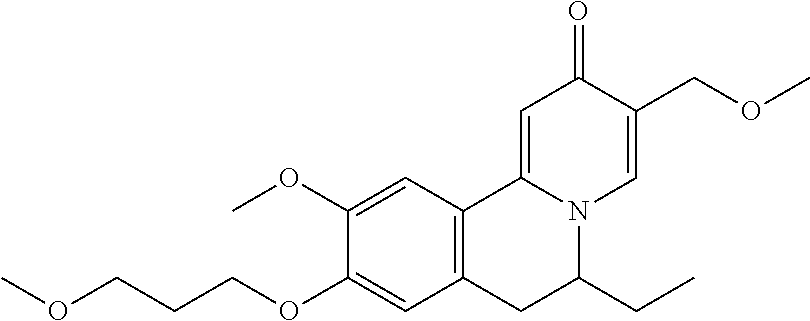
C1(OC)=CC2=C(C=C1OCCCOC)CC(CC)N1C2=CC(=O)C(COC)=C1
